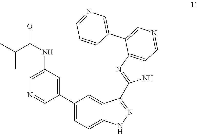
C1(C2=CC=C3C(=C2)C(C2=NC4=C(N2)C=NC=C4C2=CN=CC=C2)=NN3)=CC(NC(C(C)C)=O)=CN=C1
